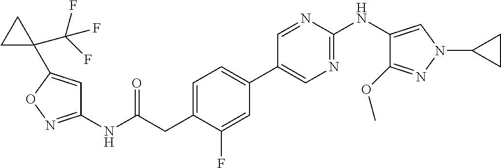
C1(NC(=O)CC2=CC=C(C3=CN=C(NC4=CN(C5CC5)N=C4OC)N=C3)C=C2F)=NOC(C2(C(F)(F)F)CC2)=C1
